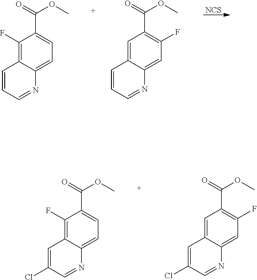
[NCS].C1(F)=C2C(=CC=C1C(=O)OC)N=CC=C2.C1=C2C(=CC(F)=C1C(=O)OC)N=CC=C2.C1(F)=C2C(=CC=C1C(=O)OC)N=CC(Cl)=C2.C1=C2C(=CC(F)=C1C(=O)OC)N=CC(Cl)=C2
